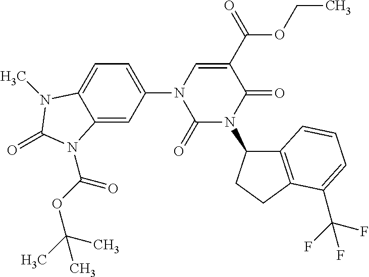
C12=CC(N3C(=O)N(C4C5=C(CC4)C(C(F)(F)F)=CC=C5)C(=O)C(C(OCC)=O)=C3)=CC=C1N(C)C(=O)N2C(OC(C)(C)C)=O
